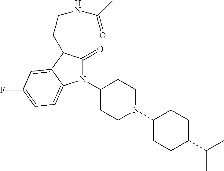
C1(=O)C(CCNC(C)=O)C2=CC(F)=CC=C2N1C1CCN(C2CCC(C(C)C)CC2)CC1
